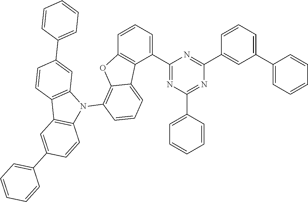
C1(C2=CC=CC3=C2C2=CC=CC(N4C5=C(C6=C4C=CC(C4=CC=CC=C4)=C6)C=CC(C4=CC=CC=C4)=C5)=C2O3)=NC(C2=CC=CC=C2)=NC(C2=CC(C3=CC=CC=C3)=CC=C2)=N1
